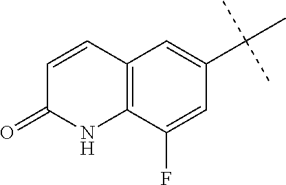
C1=CC2=C(NC1=O)C(F)=CC(C(C)(C)C)=C2
